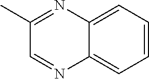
C1=NC2=CC=CC=C2N=C1C
